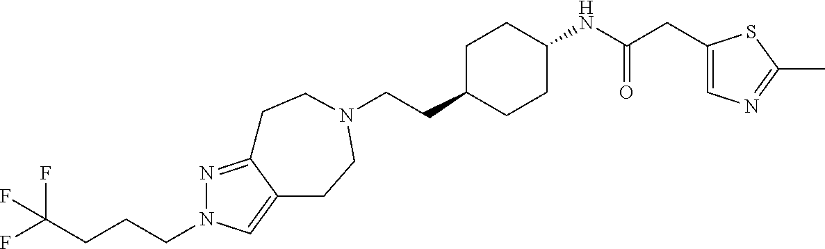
C(CC1CCC(NC(CC2=CN=C(C)S2)=O)CC1)N1CCC2=CN(CCCC(F)(F)F)N=C2CC1
